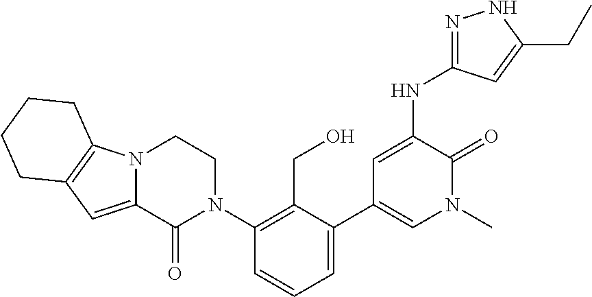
N(C1=CC(C2=CC=CC(N3CCN4C(=CC5=C4CCCC5)C3=O)=C2CO)=CN(C)C1=O)C1=NNC(CC)=C1
